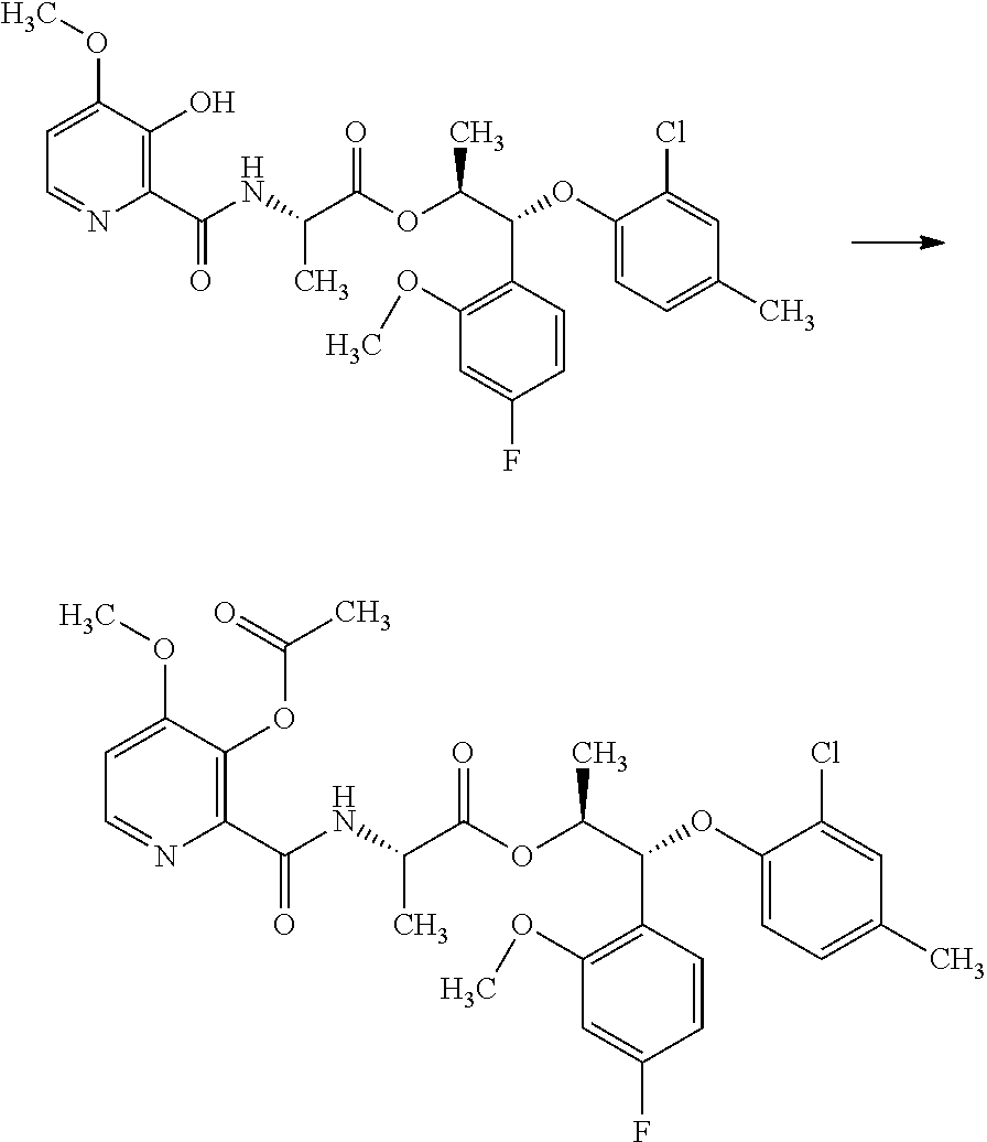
C1(OC(C(OC(C(NC(C2=C(O)C(OC)=CC=N2)=O)C)=O)C)C2=C(OC)C=C(F)C=C2)=CC=C(C)C=C1Cl.C1(OC(C(OC(C(NC(C2=C(OC(C)=O)C(OC)=CC=N2)=O)C)=O)C)C2=C(OC)C=C(F)C=C2)=CC=C(C)C=C1Cl
